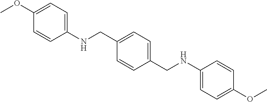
C1=CC(CNC2=CC=C(OC)C=C2)=CC=C1CNC1=CC=C(OC)C=C1
